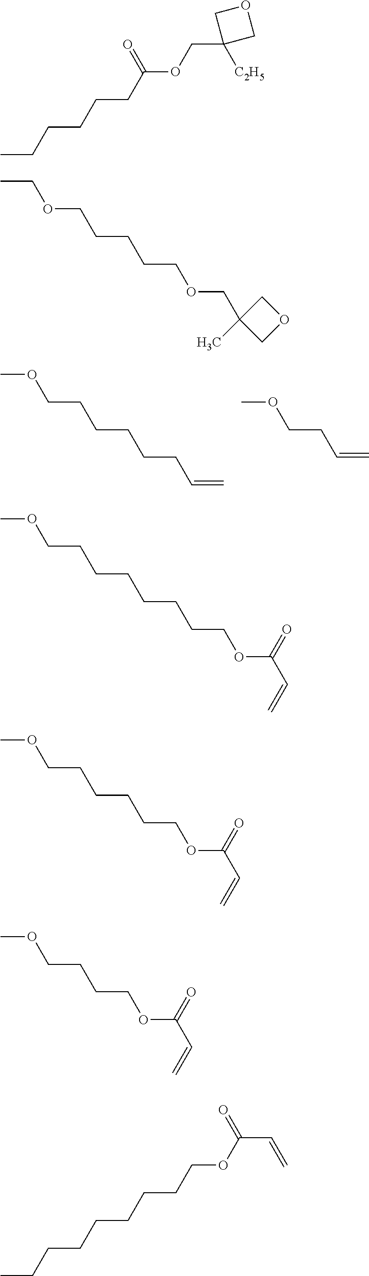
C=CCCCCCCOC.C=CCCOC.O(C(CCCCCC)=O)CC1([C2H5])COC1.C(C1(C)COC1)OCCCCCOCC.C(CCCCCCCOC)OC(=O)C=C.C(CCCCCOC)OC(=O)C=C.C(CCCOC)OC(=O)C=C.C(CCCCCCC)COC(=O)C=C
